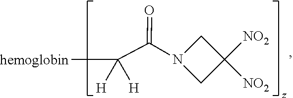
C(N1CC([NO2])([NO2])C1)(C([hemoglobin])([H])[H])=O
